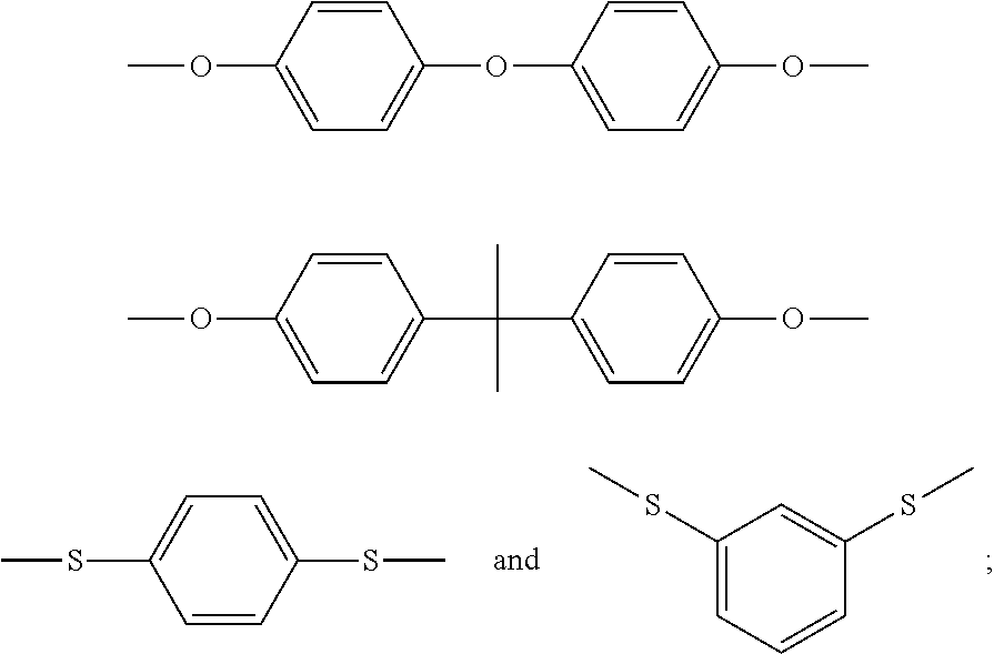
C1(SC)=CC=CC(SC)=C1.S(C1=CC=C(SC)C=C1)C.O(C1=CC=C(OC2=CC=C(OC)C=C2)C=C1)C.O(C1=CC=C(C(C2=CC=C(OC)C=C2)(C)C)C=C1)C
